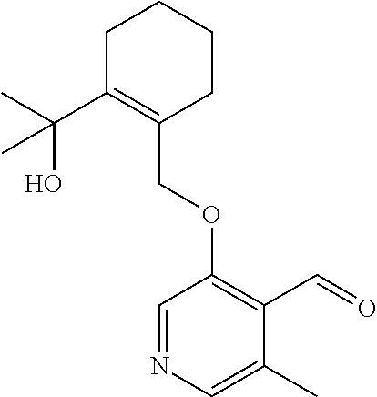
C1C(C(C)(O)C)=C(COC2=C(C=O)C(C)=CN=C2)CCC1
